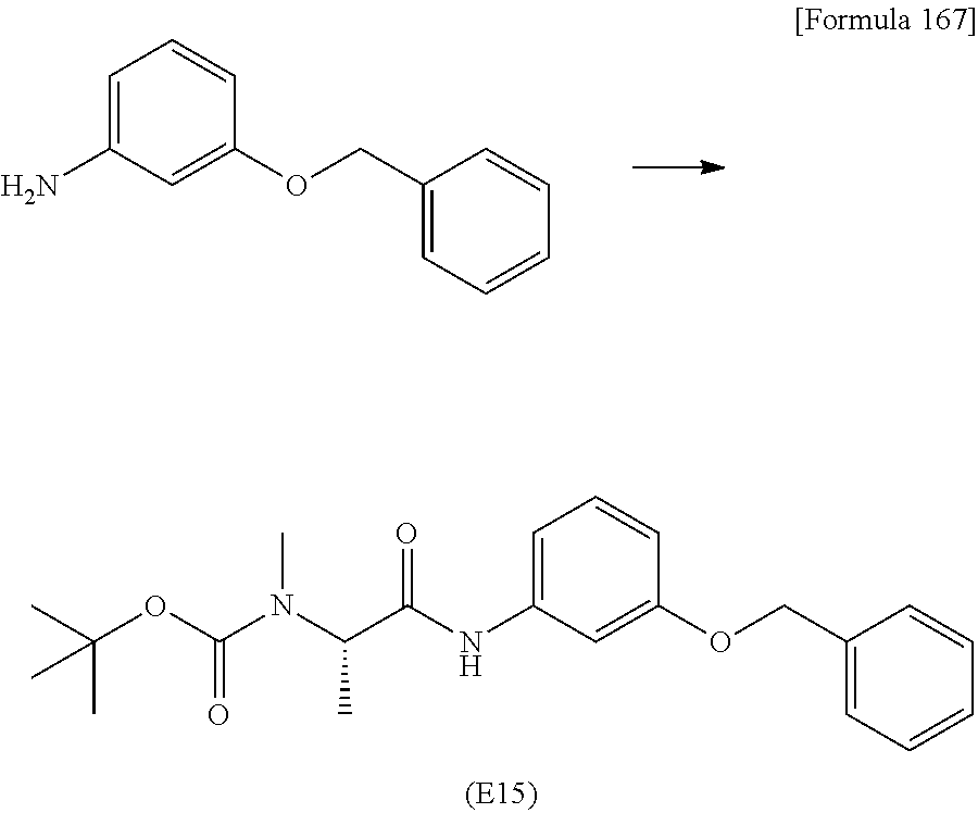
C1=C(N)C=C(OCC2=CC=CC=C2)C=C1.C1=C(NC(C(N(C(OC(C)(C)C)=O)C)C)=O)C=C(OCC2=CC=CC=C2)C=C1
